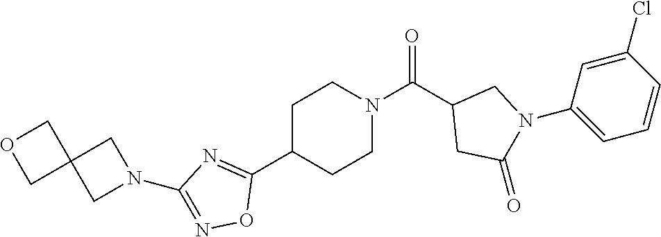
C1C(C2=NC(N3CC4(C3)COC4)=NO2)CCN(C(C2CC(=O)N(C3=CC=CC(Cl)=C3)C2)=O)C1
